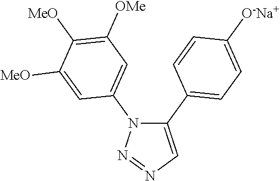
C1(C2=CC=C([O-Na+])C=C2)=CN=NN1C1=CC([OMe])=C([MeO])C([MeO])=C1
